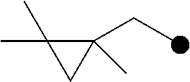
C1(CC)(C)C(C)(C)C1
